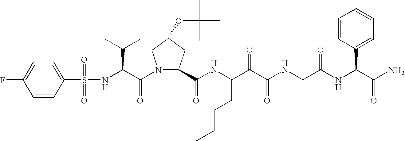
N(C(C(N1C(C(NC(C(C(NCC(NC(C(N)=O)C2=CC=CC=C2)=O)=O)=O)CCCC)=O)CC(OC(C)(C)C)C1)=O)C(C)C)S(=O)(=O)C1=CC=C(F)C=C1
